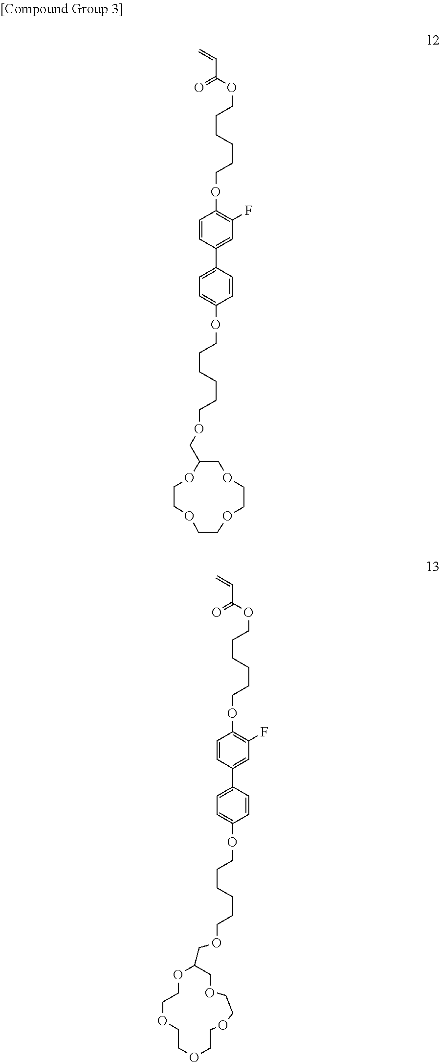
C1=CC(C2=CC(F)=C(OCCCCCCOC(C=C)=O)C=C2)=CC=C1OCCCCCCOCC1OCCOCCOCCOC1.C1=CC(C2=CC(F)=C(OCCCCCCOC(C=C)=O)C=C2)=CC=C1OCCCCCCOCC1COCCOCCOCCOCCO1
